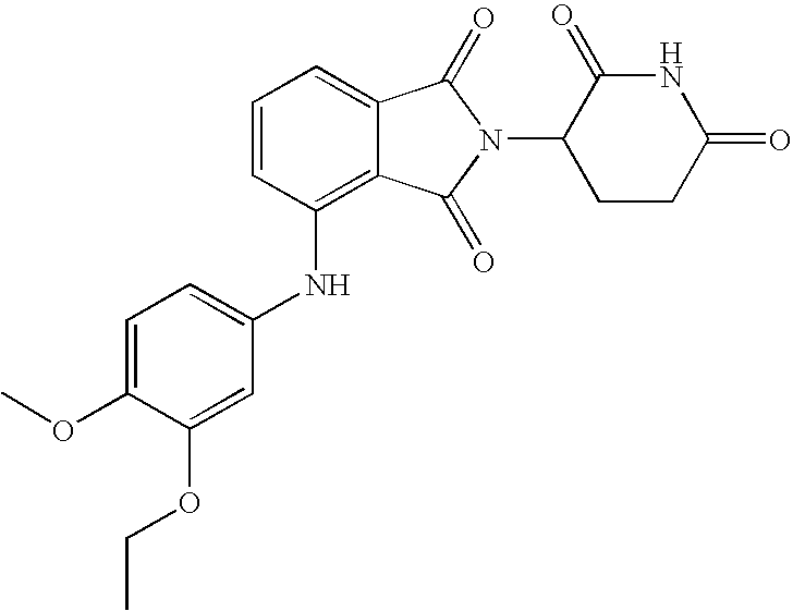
N(C1=C2C(=CC=C1)C(=O)N(C1CCC(=O)NC1=O)C2=O)C1=CC=C(OC)C(OCC)=C1
